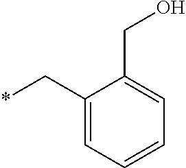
C1(C*)=CC=CC=C1CO
